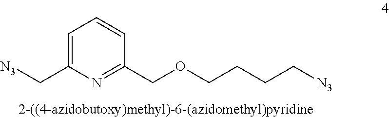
C1=C(C[N3])N=C(COCCCC[N3])C=C1
